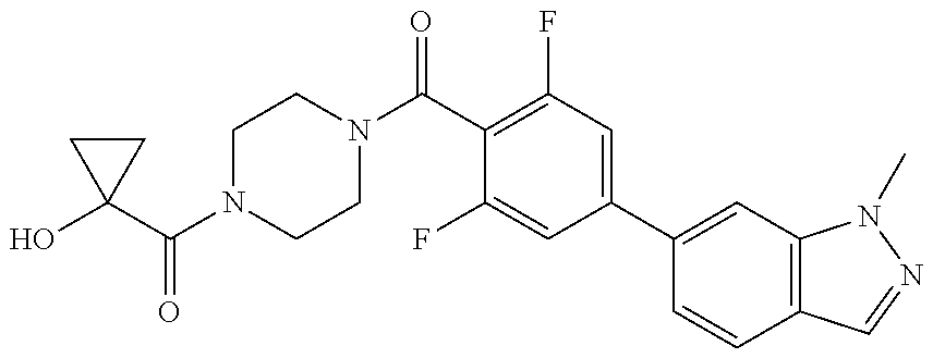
OC1(C(N2CCN(C(C3=C(F)C=C(C4=CC5=C(C=C4)C=NN5C)C=C3F)=O)CC2)=O)CC1
